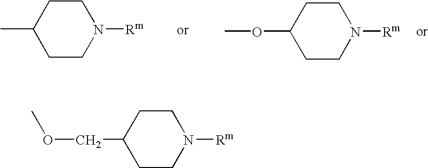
CC1CCN([Rm])CC1.COC1CCN([Rm])CC1.C(OC)C1CCN([Rm])CC1
